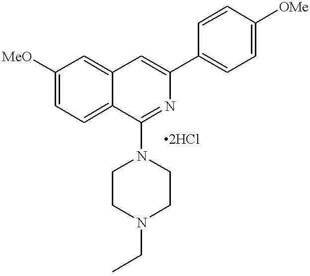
C1=C2C(=CC=C1[MeO])C(N1CCN(CC)CC1)=NC(C1=CC=C([OMe])C=C1)=C2
